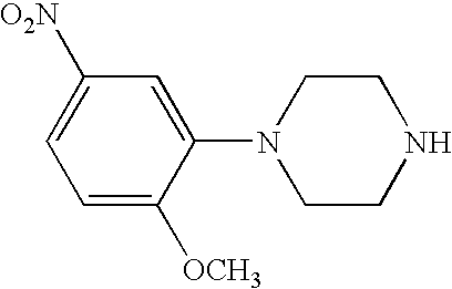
C1=C([OCH3])C(N2CCNCC2)=CC([O2N])=C1
